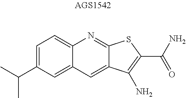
C12=CC(C(C)C)=CC=C1N=C1C(=C2)C(N)=C(C(N)=O)S1
